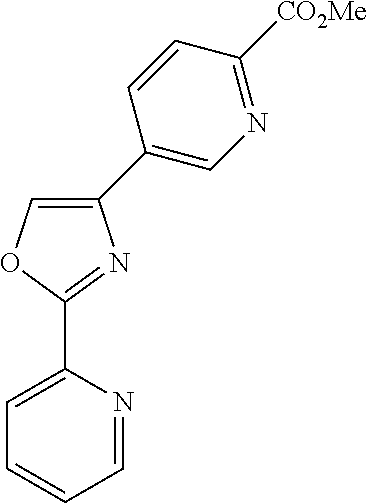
O1C(C2=CC=CC=N2)=NC(C2=CN=C([CO2Me])C=C2)=C1
